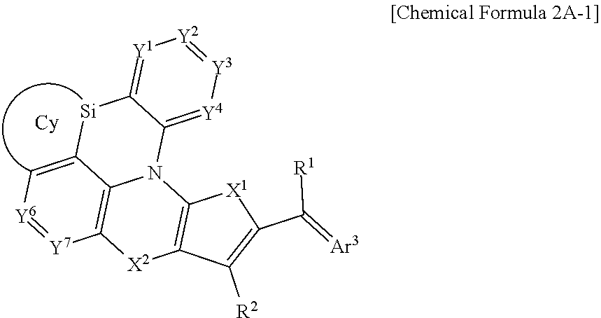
[Y6]1=[Y7]C2=C3C(=C1)[Si]C1=[Y1][Y2]=[Y3][Y4]=C1N3C1=C([X2]2)C([R2])=C(C([R1])=[Ar3])[X1]1
